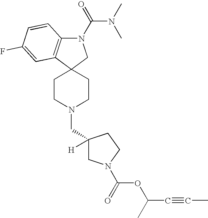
C1CN(CC2([H])CN(C(OC(C)C#CC)=O)CC2)CCC12CN(C(N(C)C)=O)C1=C2C=C(F)C=C1
